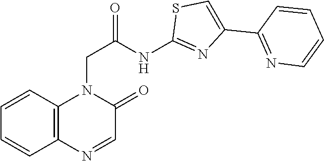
N1(CC(NC2=NC(C3=NC=CC=C3)=CS2)=O)C2=C(N=CC1=O)C=CC=C2
